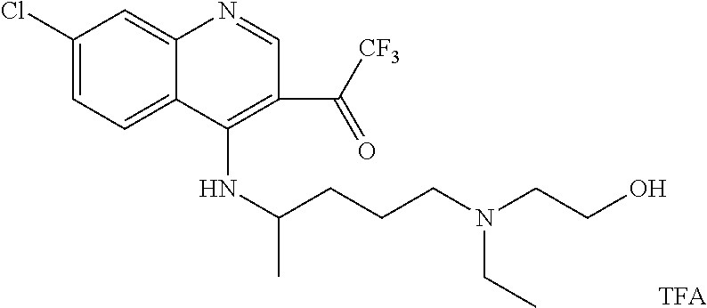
C1(Cl)=CC=C2C(=C1)N=CC(C([CF3])=O)=C2NC(CCCN(CCO)CC)C.[TFA]
